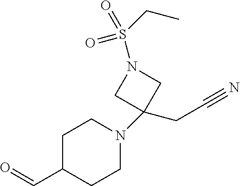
C1CN(C2(CC#N)CN(S(CC)(=O)=O)C2)CCC1C=O
